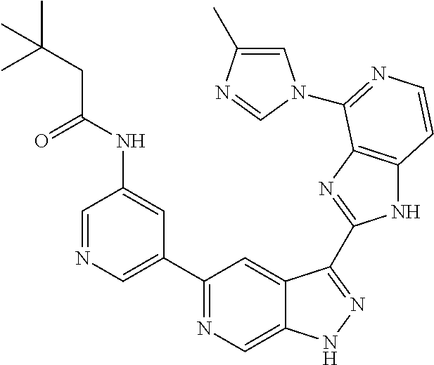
C1=NC=C(C2=NC=C3C(=C2)C(C2=NC4=C(N2)C=CN=C4N2C=C(C)N=C2)=NN3)C=C1NC(CC(C)(C)C)=O
